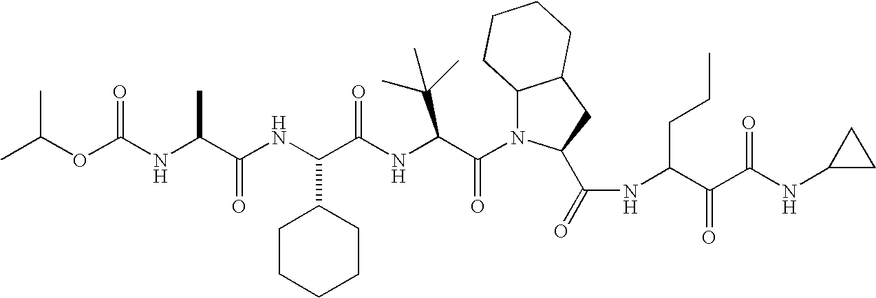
C(NC(C(NC(C(NC(C(N1C2C(CC1C(=O)NC(C(C(NC1CC1)=O)=O)CCC)CCCC2)=O)C(C)(C)C)=O)C1CCCCC1)=O)C)(OC(C)C)=O
